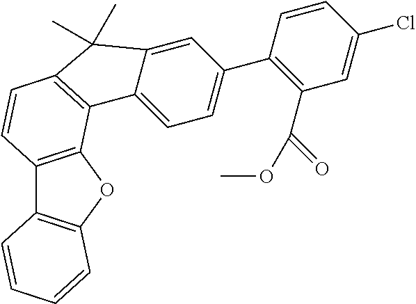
C12=C(OC3=C1C=CC=C3)C1=C(C=C2)C(C)(C)C2=CC(C3=C(C(=O)OC)C=C(Cl)C=C3)=CC=C12
